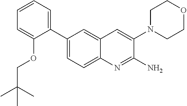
C1(C2=CC=C3C(=C2)C=C(N2CCOCC2)C(N)=N3)=CC=CC=C1OCC(C)(C)C
